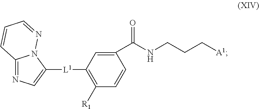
C12=NC=C([L1]C3=C([R1])C=CC(C(NCCC[A1])=O)=C3)N1N=CC=C2
